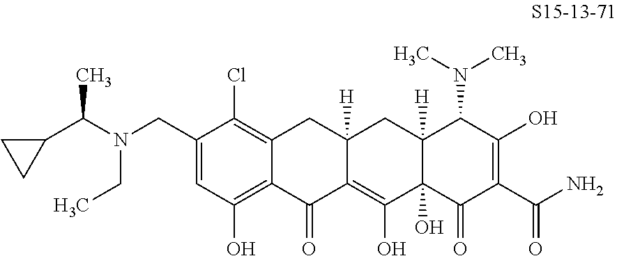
N(CC1=CC(O)=C2C(=C1Cl)CC1([H])C(=C(O)C3(O)C([H])(C1)C(N(C)C)C(O)=C(C(N)=O)C3=O)C2=O)(C(C1CC1)C)CC
